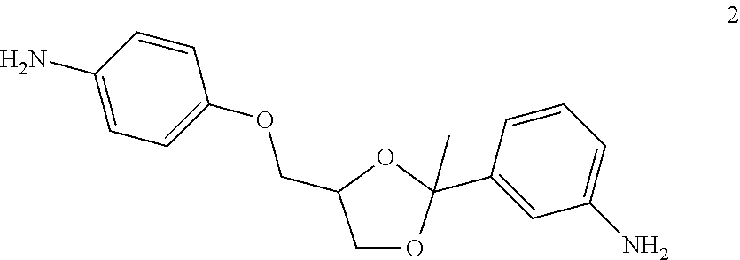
C1(N)=CC=C(OCC2COC(C)(C3=CC(N)=CC=C3)O2)C=C1
